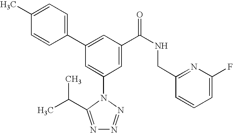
C1(C2=CC(C(NCC3=NC(F)=CC=C3)=O)=CC(N3C(C(C)C)=NN=N3)=C2)=CC=C(C)C=C1
